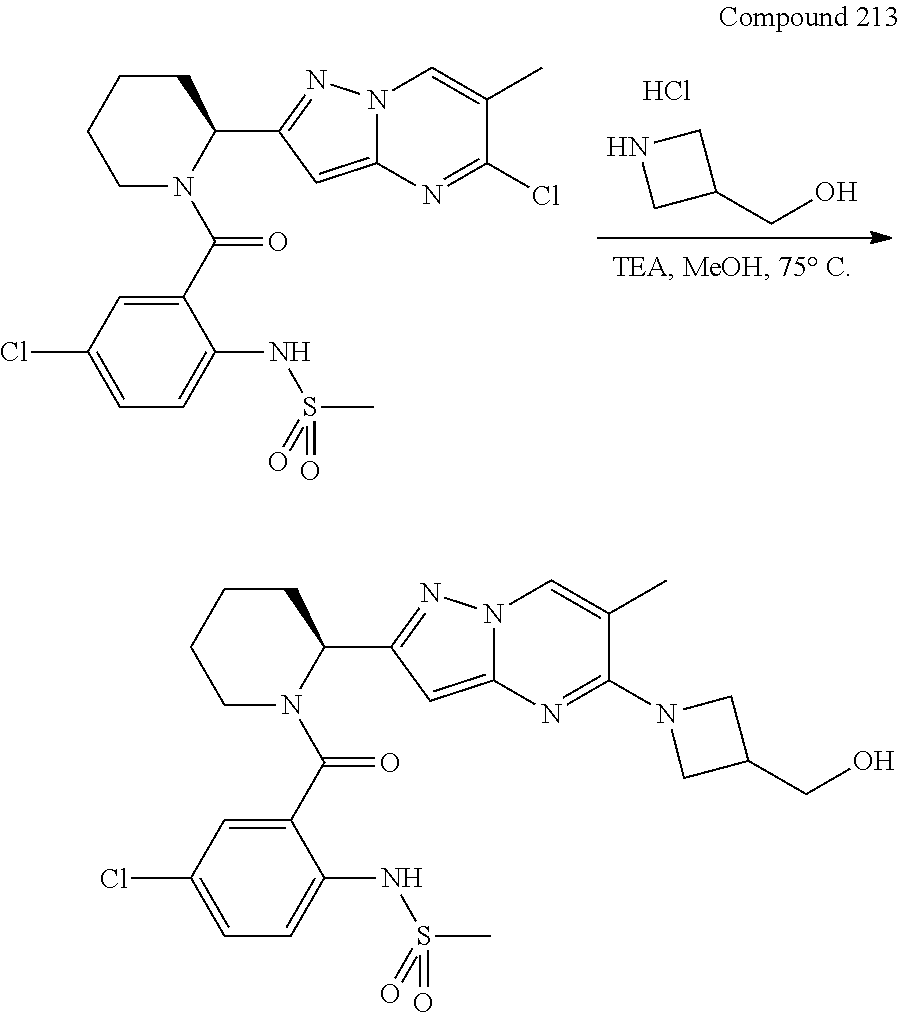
C1C(CO)CN1.Cl.C1(C(N2C(C3=NN4C(=C3)N=C(Cl)C(C)=C4)CCCC2)=O)=CC(Cl)=CC=C1NS(C)(=O)=O.C1(C(N2C(C3=NN4C(=C3)N=C(N3CC(CO)C3)C(C)=C4)CCCC2)=O)=CC(Cl)=CC=C1NS(C)(=O)=O
